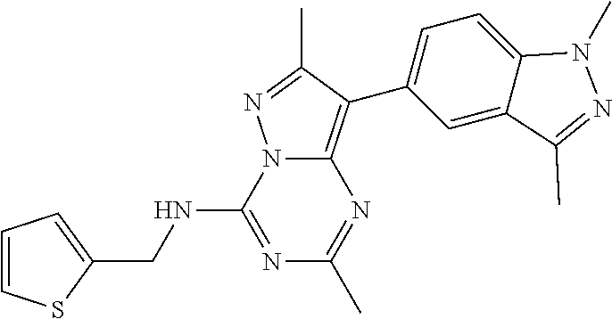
N1=C(NCC2=CC=CS2)N2C(=C(C3=CC=C4C(=C3)C(C)=NN4C)C(C)=N2)N=C1C
